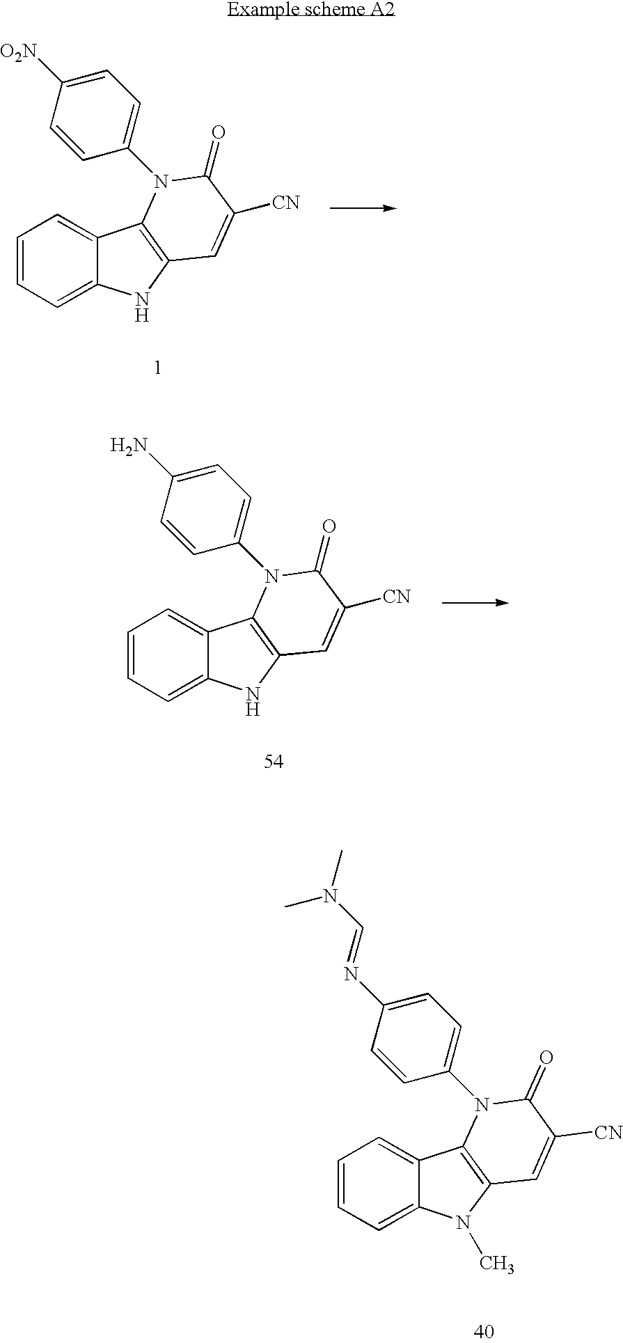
C1=CC=C2C(=C1)C1=C(N2)C=C([CN])C(=O)N1C1=CC=C([O2N])C=C1.C1=CC=C2C(=C1)C1=C(N2)C=C([CN])C(=O)N1C1=CC=C(N)C=C1.C1=CC=C2C(=C1)C1=C(N2C)C=C([CN])C(=O)N1C1=CC=C(N=CN(C)C)C=C1
